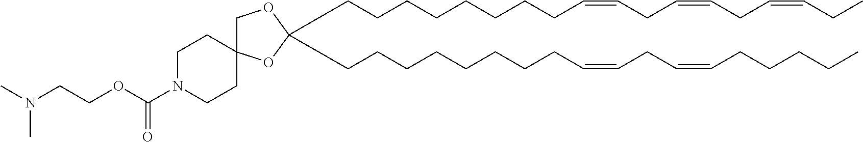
C(CCCCCCCC=CCC=CCC=CCC)C1(CCCCCCCCC=CCC=CCCCCC)OCC2(O1)CCN(C(OCCN(C)C)=O)CC2
